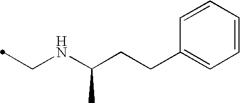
C(NC(CCC1=CC=CC=C1)C)C
